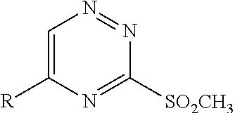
C1=C([R])N=C([SO2CH3])N=N1
